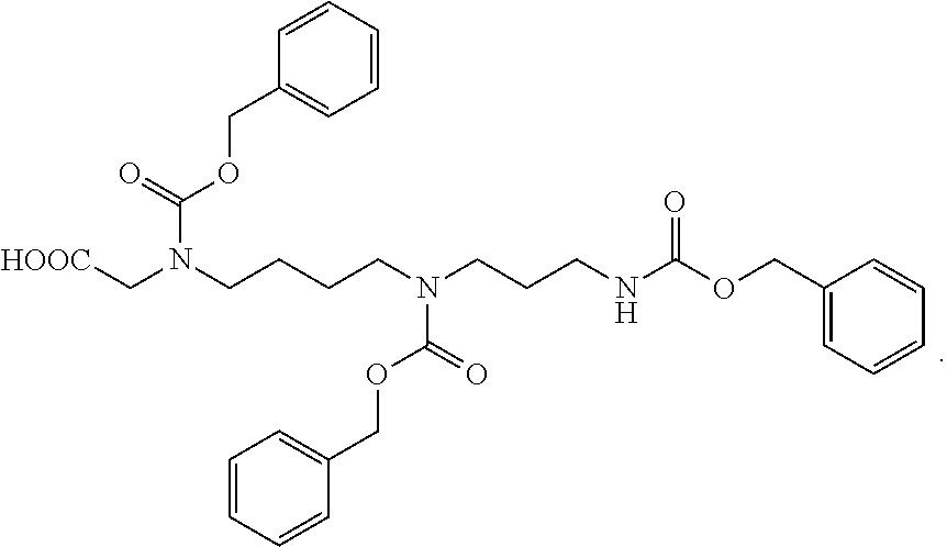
[HOOC]CN(CCCCN(CCCNC(OCC1=CC=CC=C1)=O)C(=O)OCC1=CC=CC=C1)C(=O)OCC1=CC=CC=C1
